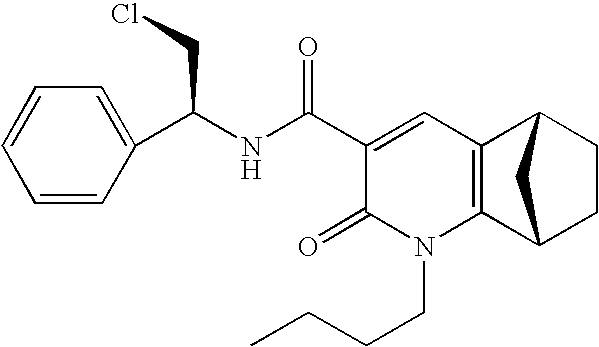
C1=CC=CC(C(NC(C2=CC3=C(N(CCCC)C2=O)C2CCC3C2)=O)CCl)=C1
